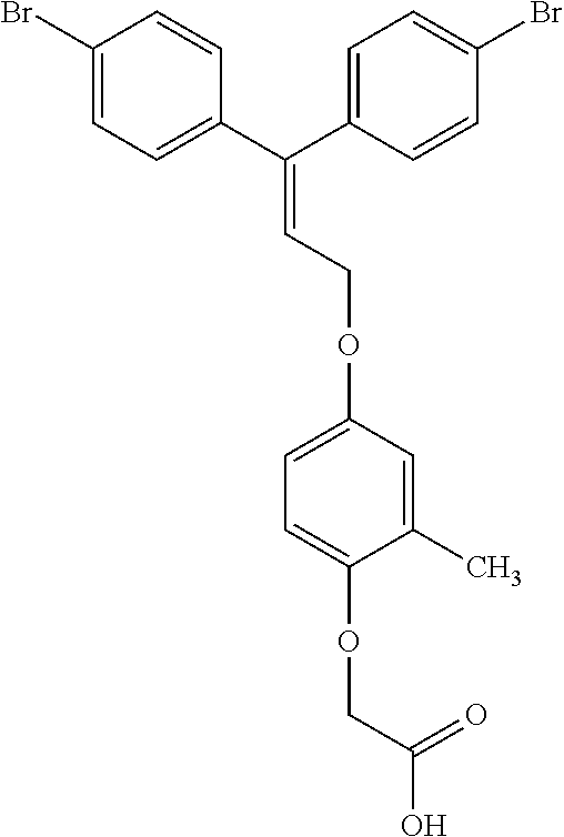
C1(Br)=CC=C(C(C2=CC=C(Br)C=C2)=CCOC2=CC=C(OCC(=O)O)C(C)=C2)C=C1
